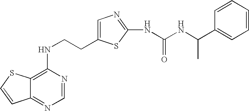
C(CNC1=C2C(=NC=N1)C=CS2)C1=CN=C(NC(=O)NC(C2=CC=CC=C2)C)S1
